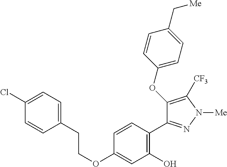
C(OC1=CC(O)=C(C2=NN([Me])C([CF3])=C2OC2=CC=C(C[Me])C=C2)C=C1)CC1=CC=C(Cl)C=C1
